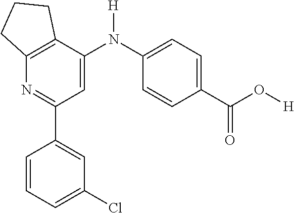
C1(C2=CC(Cl)=CC=C2)=NC2=C(C(N(C3=CC=C(C(O[H])=O)C=C3)[H])=C1)CCC2
